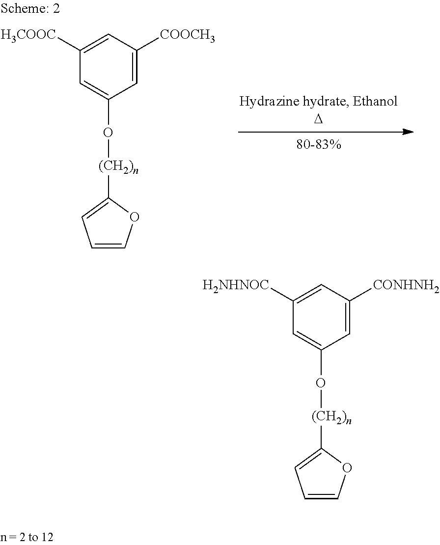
C1([H2NHNOC])=CC([CONHNH2])=CC(O[(CH2)n]C2=CC=CO2)=C1.C1([H3COOC])=CC([COOCH3])=CC(O[(CH2)n]C2=CC=CO2)=C1
